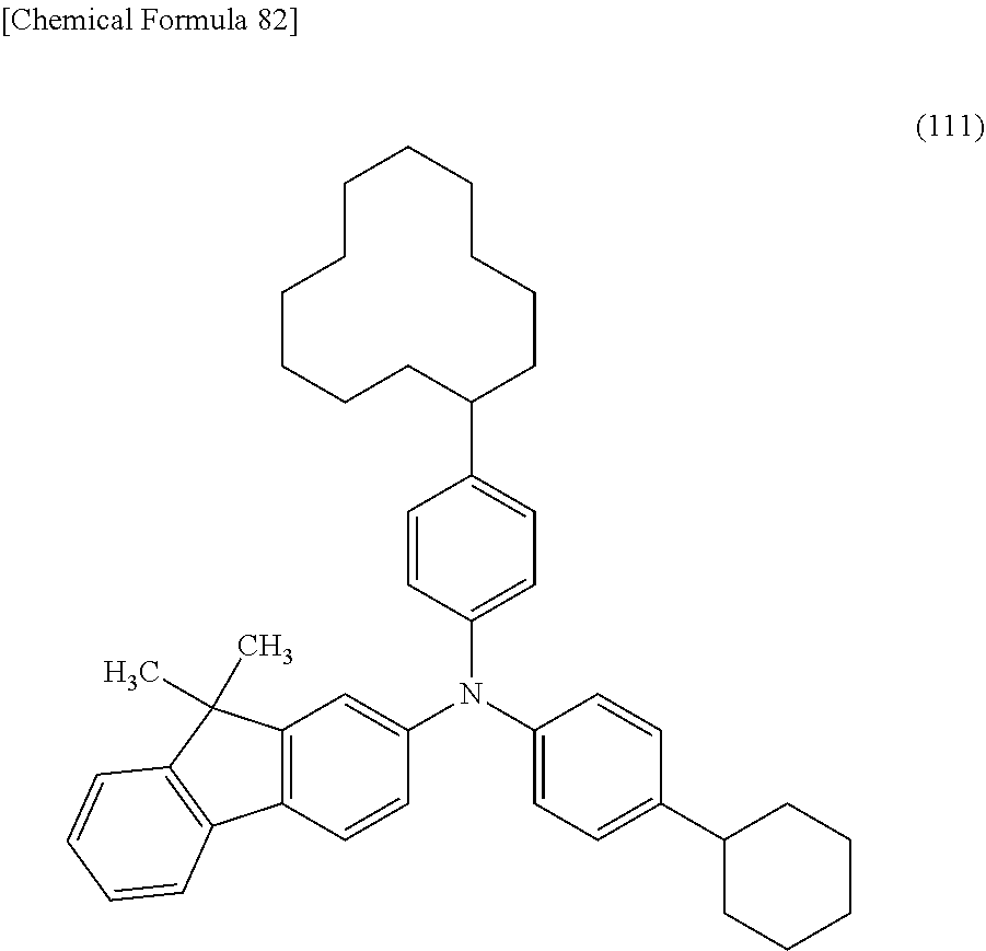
C12=C(C=CC(N(C3=CC=C(C4CCCCC4)C=C3)C3=CC=C(C4CCCCCCCCCCC4)C=C3)=C1)C1=C(C2(C)C)C=CC=C1
